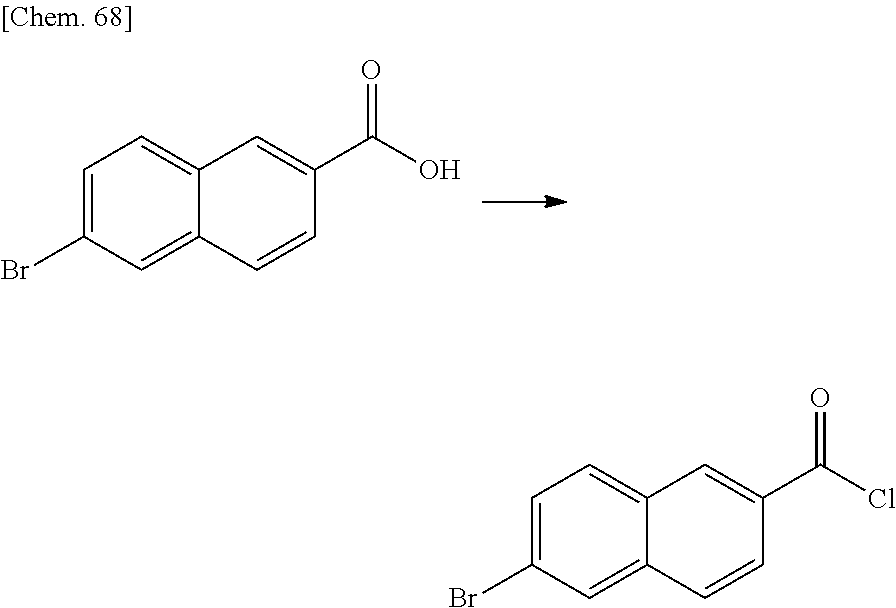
C1=C(Br)C=C2C(=C1)C=C(C(O)=O)C=C2.C1=C(Br)C=C2C(=C1)C=C(C(Cl)=O)C=C2
